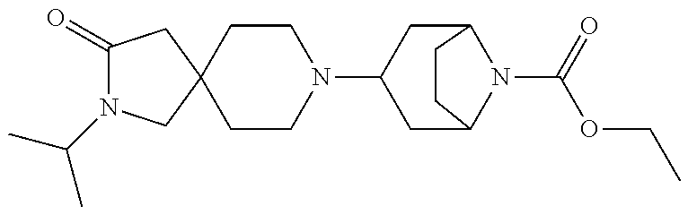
C1(=O)N(C(C)C)CC2(C1)CCN(C1CC3N(C(=O)OCC)C(C1)CC3)CC2
